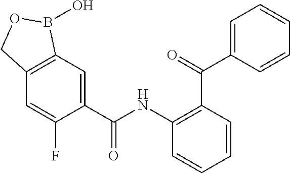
C1=C(C(NC2=C(C(=O)C3=CC=CC=C3)C=CC=C2)=O)C(F)=CC2=C1B(O)OC2
